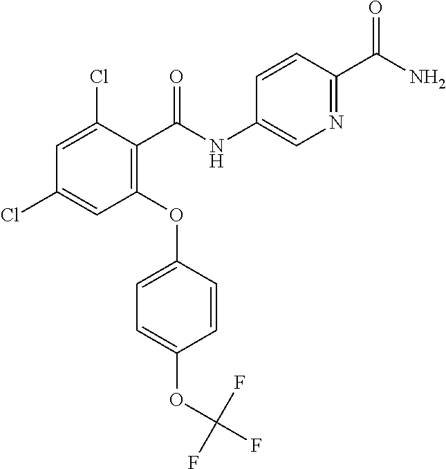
C1(OC2=CC=C(OC(F)(F)F)C=C2)=C(C(NC2=CN=C(C(N)=O)C=C2)=O)C(Cl)=CC(Cl)=C1
